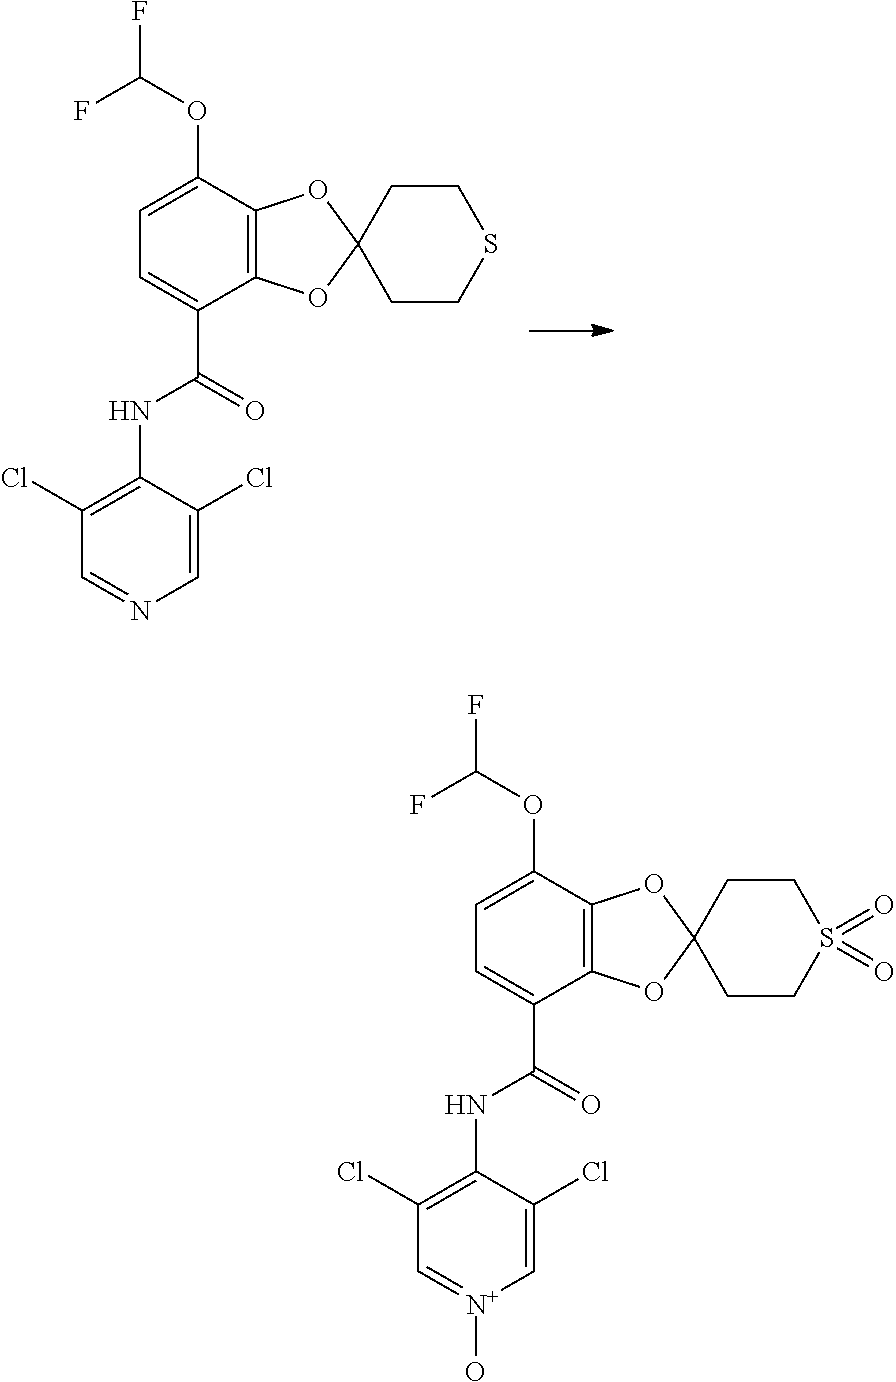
C1=C(OC(F)F)C2=C(C(C(NC3=C(Cl)C=NC=C3Cl)=O)=C1)OC1(O2)CCSCC1.C1=C(OC(F)F)C2=C(C(C(NC3=C(Cl)C=[N+](O)C=C3Cl)=O)=C1)OC1(O2)CCS(=O)(=O)CC1
